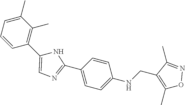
C1(C)=CC=CC(C2=CN=C(C3=CC=C(NCC4=C(C)ON=C4C)C=C3)N2)=C1C
